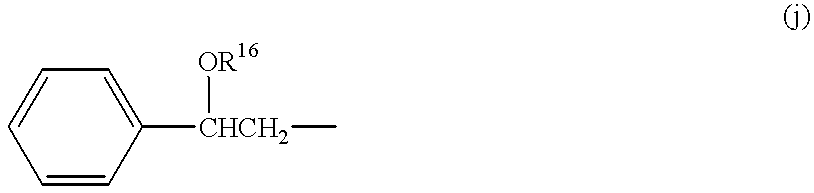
C1=CC([CHCH2](C)[OR16])=CC=C1
